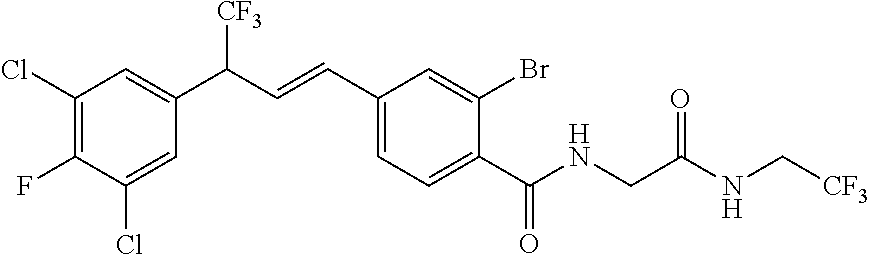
C1(Cl)=C(F)C(Cl)=CC(C(C=CC2=CC=C(C(NCC(=O)NC[CF3])=O)C(Br)=C2)[CF3])=C1
